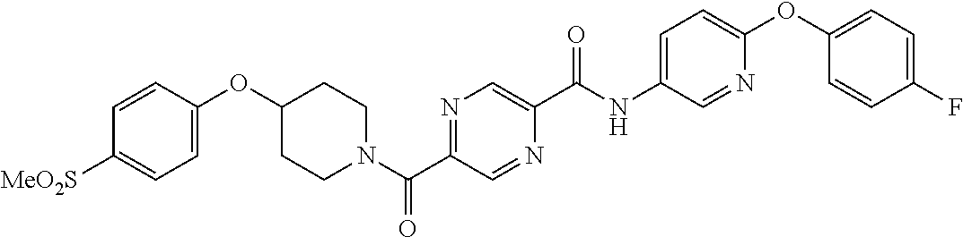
C1=CC(OC2CCN(C(C3=NC=C(C(NC4=CC=C(OC5=CC=C(F)C=C5)N=C4)=O)N=C3)=O)CC2)=CC=C1[MeO2S]
